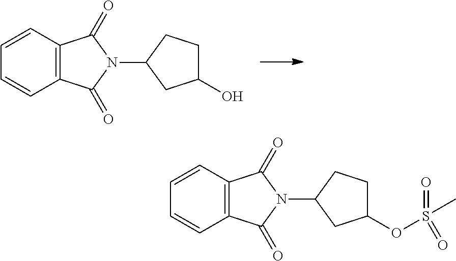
C12=C(C=CC=C1)C(=O)N(C1CCC(O)C1)C2=O.C12=C(C=CC=C1)C(=O)N(C1CCC(OS(C)(=O)=O)C1)C2=O
